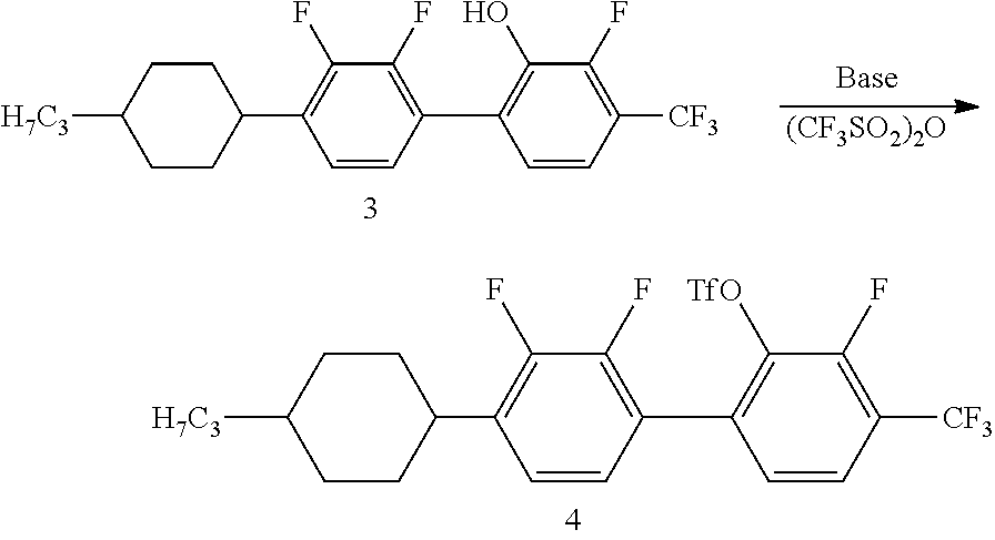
C1=CC(C2=C([TfO])C(F)=C([CF3])C=C2)=C(F)C(F)=C1C1CCC([H7C3])CC1.[(CF3SO2)2O].C1=CC(C2=C(O)C(F)=C([CF3])C=C2)=C(F)C(F)=C1C1CCC([H7C3])CC1
